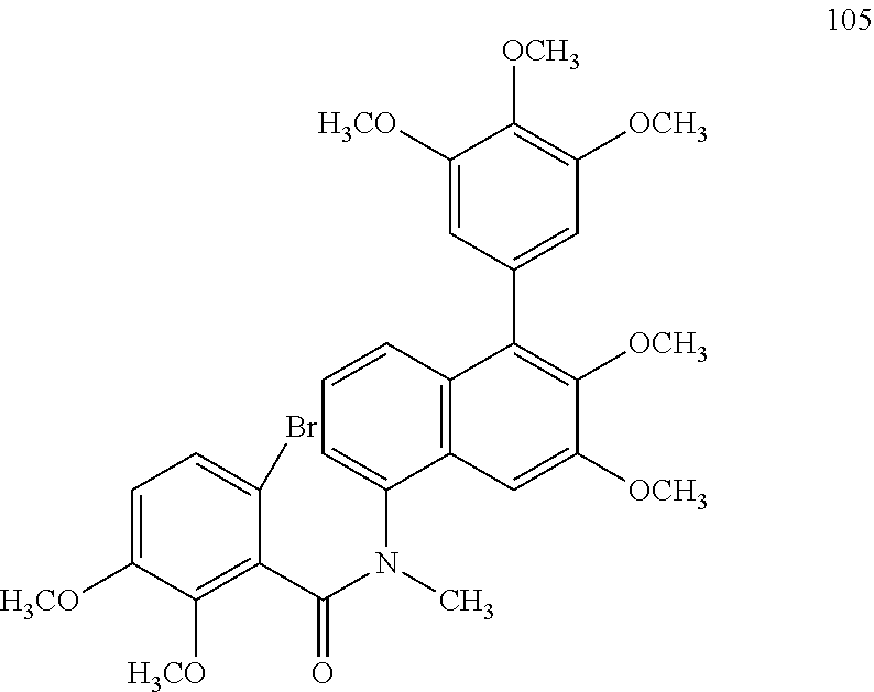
C1=C(N(C)C(=O)C2=C([H3CO])C([H3CO])=CC=C2Br)C2=C(C=C1)C(C1=CC([OCH3])=C([OCH3])C([H3CO])=C1)=C([OCH3])C([OCH3])=C2
